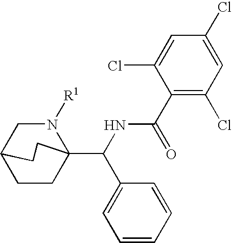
N1([R1])CC2CCC1(C(C1=CC=CC=C1)NC(=O)C1=C(Cl)C=C(Cl)C=C1Cl)CC2
